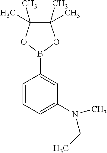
B1(C2=CC(N(CC)C)=CC=C2)OC(C)(C)C(C)(C)O1
